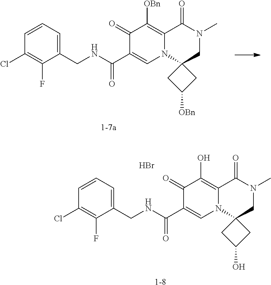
[1-7a].C1(CNC(C2=CN3C(=C([OBn])C2=O)C(=O)N(C)CC32CC([OBn])C2)=O)=CC=CC(Cl)=C1F.[1-8].C1(CNC(C2=CN3C(=C(O)C2=O)C(=O)N(C)CC32CC(O)C2)=O)=CC=CC(Cl)=C1F.Br
